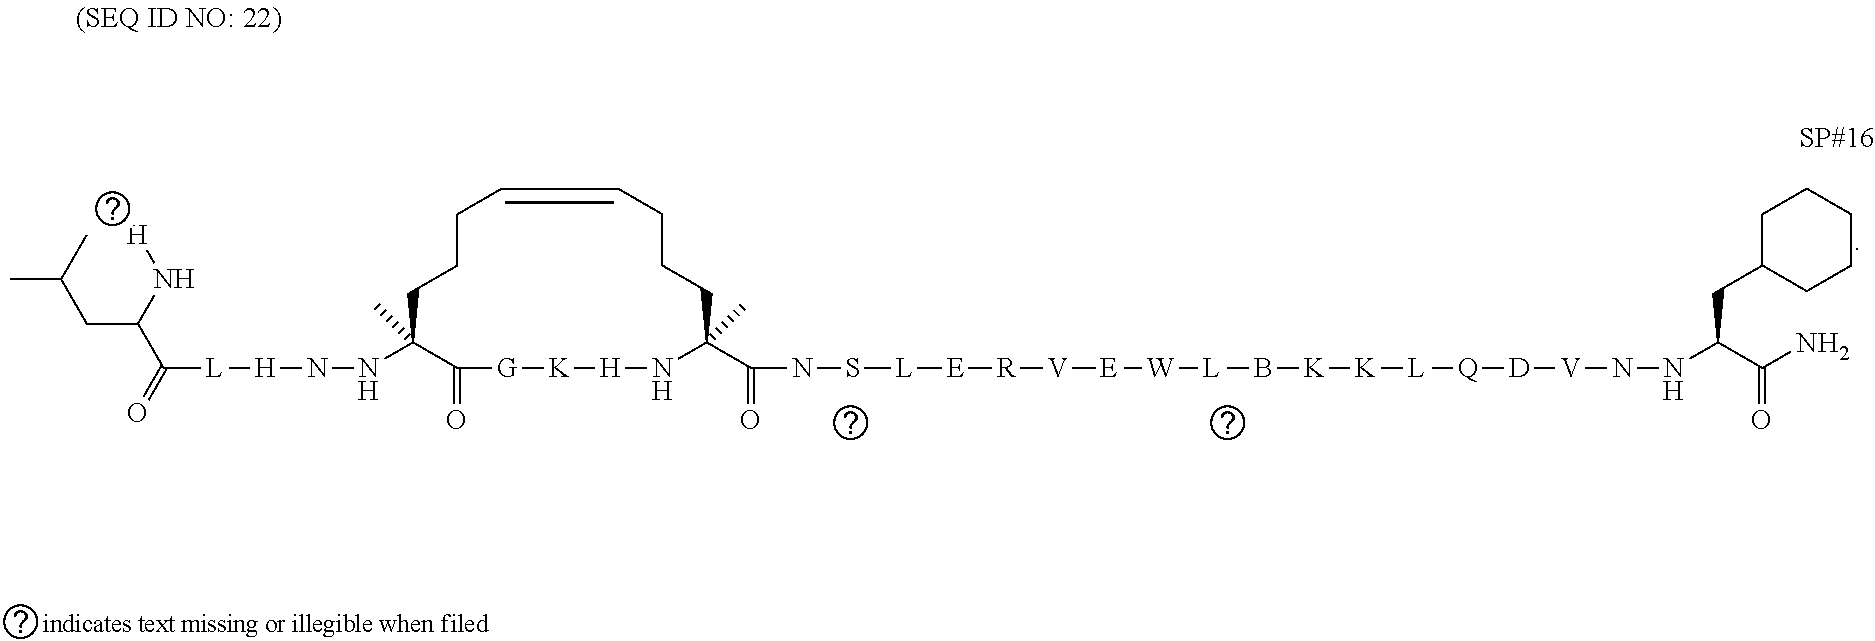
C1(C)(NN[H][L]C(=O)C(N[H])CC(C)C)C(=O)[G][K][H]NC(C(=O)NS[L][E][R][V][E][W][L]B[K][K][L][Q][D][V]NNC(C(N)=O)CC2CCCCC2)(C)CCCC=CCCC1
